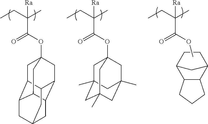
CCC(C)([Ra])C(OC12CC3C4C(C5C(C1)C3CC(C4)C5)C2)=O.CCC(C)([Ra])C(OC)=O.C12C(C3CCC1C3)CCC2.CCC(C)([Ra])C(OC12CC3(C)CC(C)(CC(C)(C1)C3)C2)=O
